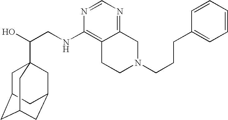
C(CNC1=C2C(=NC=N1)CN(CCCC1=CC=CC=C1)CC2)(O)C12CC3CC(CC(C1)C3)C2
